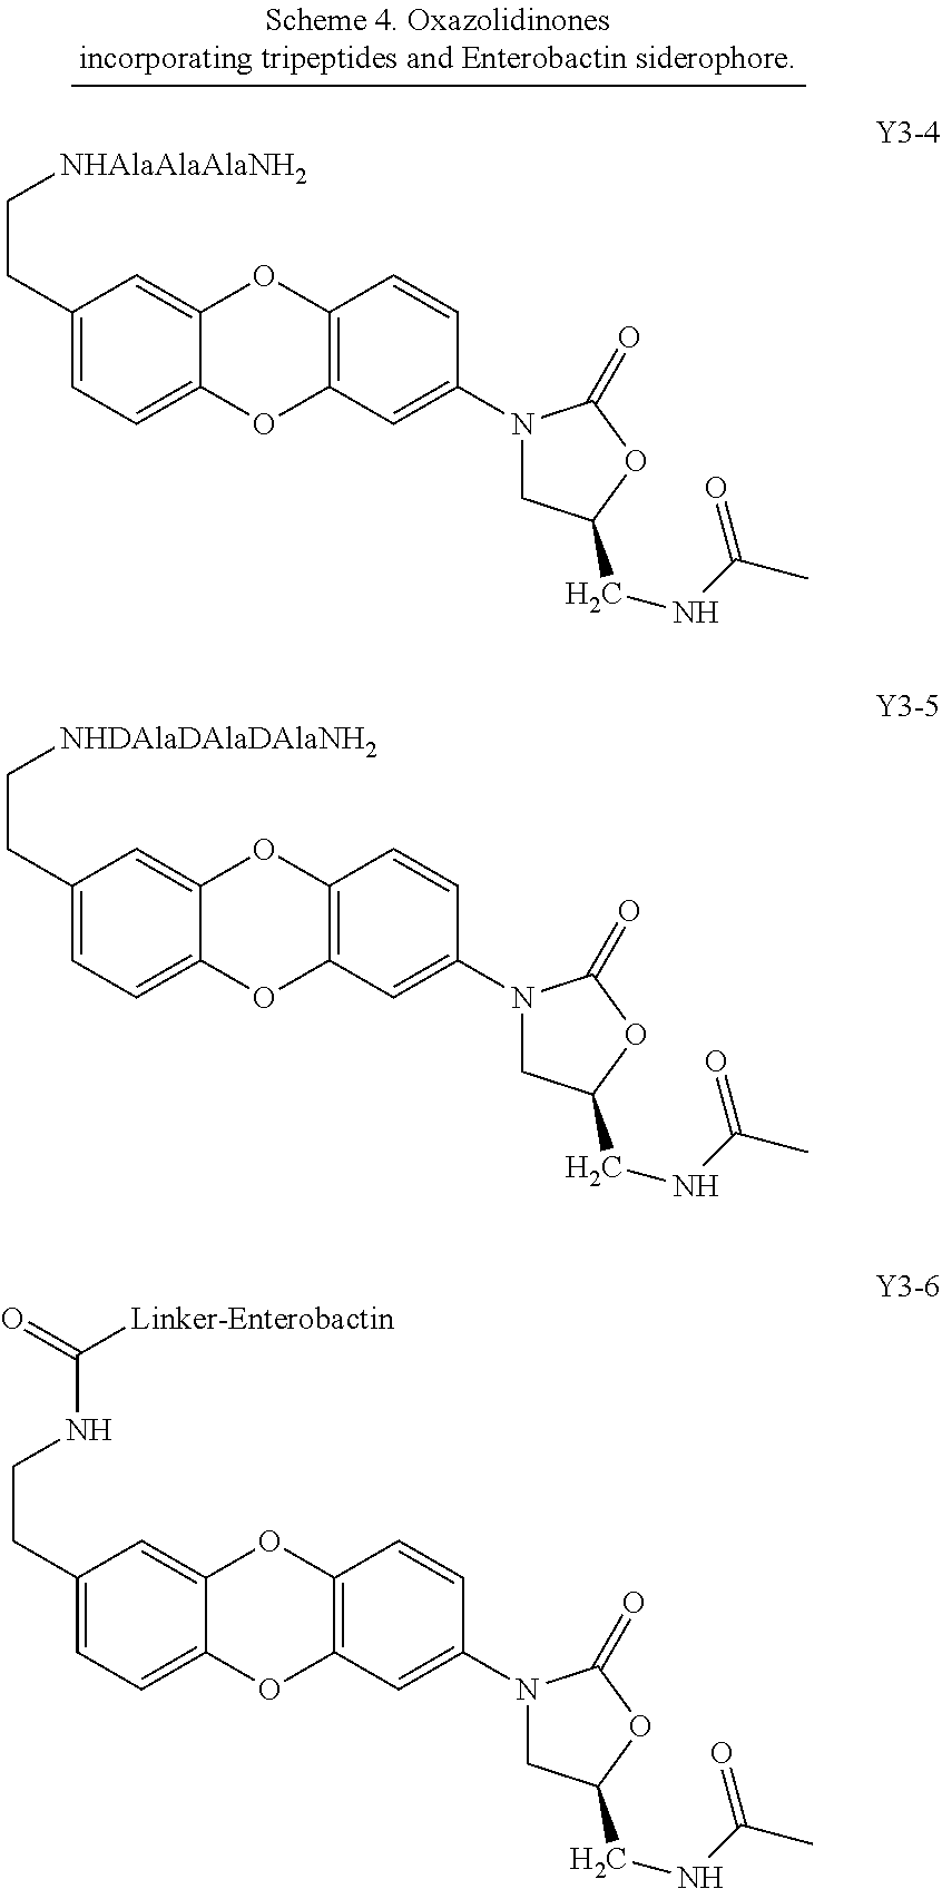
C12=CC(CC[NHAlaAlaAlaNH2])=CC=C1OC1=C(O2)C=CC(N2CC(CNC(=O)C)OC2=O)=C1.C12=CC(CC[NHDAlaDAlaDAlaNH2])=CC=C1OC1=C(O2)C=CC(N2CC(CNC(=O)C)OC2=O)=C1.C12=CC(CCNC([Linker-Enterobactin])=O)=CC=C1OC1=C(O2)C=CC(N2CC(CNC(=O)C)OC2=O)=C1
